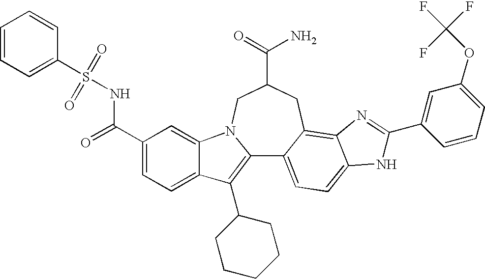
C12=C(C3CCCCC3)C3=CC=C(C(=O)NS(C4=CC=CC=C4)(=O)=O)C=C3N1CC(C(=O)N)CC1=C3C(=CC=C21)NC(C1=CC(OC(F)(F)F)=CC=C1)=N3
